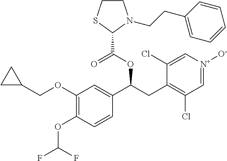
C1(OC(F)F)=C(OCC2CC2)C=C(C(CC2=C(Cl)C=[N+]([O-])C=C2Cl)OC(=O)C2N(CCC3=CC=CC=C3)CCS2)C=C1
